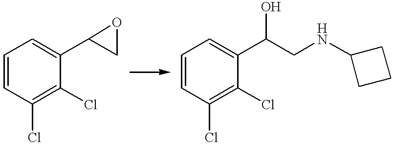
C1=CC(Cl)=C(Cl)C(C2OC2)=C1.C1=CC(Cl)=C(Cl)C(C(CNC2CCC2)O)=C1
